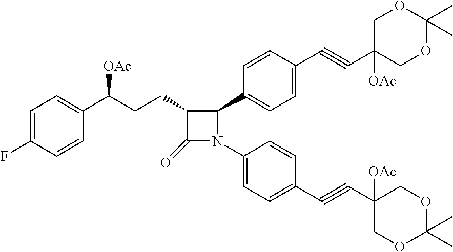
C1=C(F)C=CC(C(CCC2C(=O)N(C3=CC=C(C#CC4([OAc])COC(C)(C)OC4)C=C3)C2C2=CC=C(C#CC3([OAc])COC(C)(C)OC3)C=C2)[OAc])=C1
